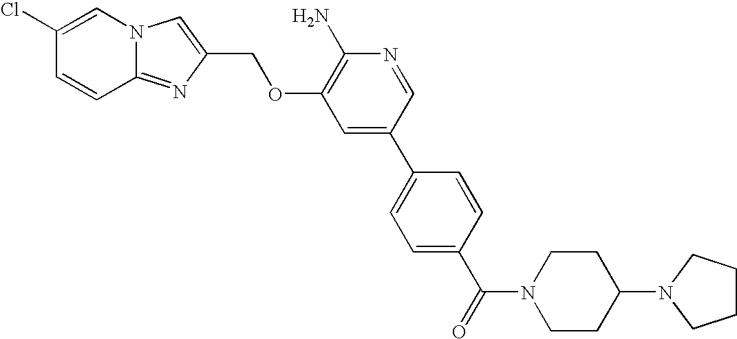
C1(Cl)=CN2C(=NC(COC3=C(N)N=CC(C4=CC=C(C(=O)N5CCC(N6CCCC6)CC5)C=C4)=C3)=C2)C=C1
